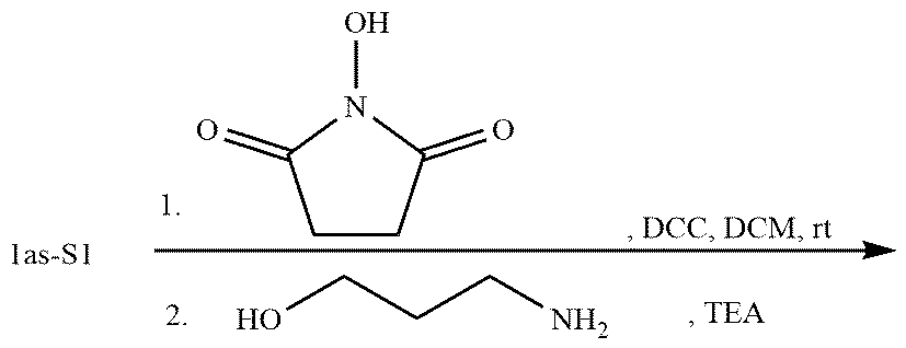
C1CC(=O)N(O)C1=O.OCCCN
